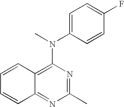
C1(C)=NC(N(C)C2=CC=C(F)C=C2)=C2C(=N1)C=CC=C2
